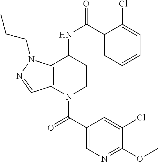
C(=O)(N1CCC(NC(=O)C2=CC=CC=C2Cl)C2=C1C=NN2CCC)C1=CN=C(OC)C(Cl)=C1
